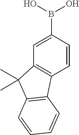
C1=C(B(O)O)C=CC2=C1C(C)(C)C1=C2C=CC=C1
